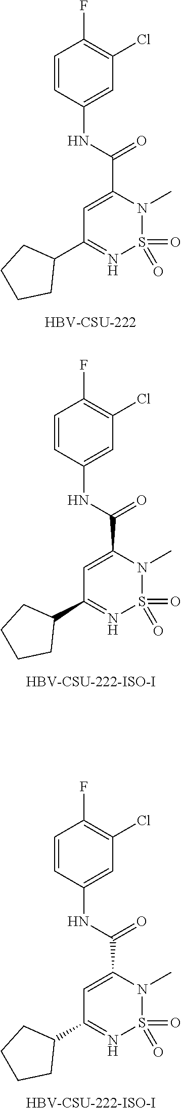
N(C(C1=CC(C2CCCC2)=NS(=O)(=O)N1C)=O)C1=CC(Cl)=C(F)C=C1.[HBV-CSU-222].N(C(C1=CC(C2CCCC2)=NS(=O)(=O)N1C)=O)C1=CC(Cl)=C(F)C=C1.[HBV-CSU-222-ISO-I].N(C(C1=CC(C2CCCC2)=NS(=O)(=O)N1C)=O)C1=CC(Cl)=C(F)C=C1.[HBV-CSU-222-ISO-I]
